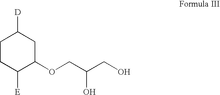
C1CC([E])C(OCC(CO)O)CC1[D]
